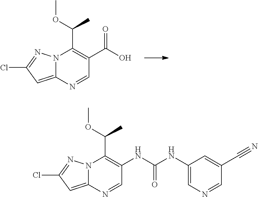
N12C(=CC(Cl)=N1)N=CC(C(O)=O)=C2C(OC)C.N12C(=CC(Cl)=N1)N=CC(NC(NC1=CN=CC(C#N)=C1)=O)=C2C(OC)C
